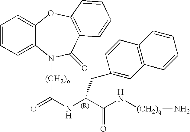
C1=CC=C2C(=C1)N([(CH2)o]C(=O)NC(C(N[(CH2)q]N)=O)CC1=CC3=C(C=C1)C=CC=C3)C(=O)C1=C(O2)C=CC=C1
